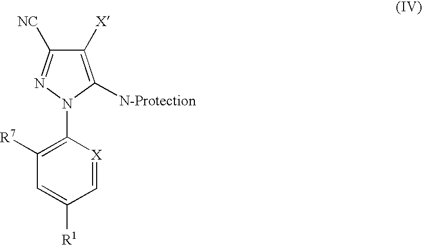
C1([R7])=C(N2C([N-Protection])=C([X])C([NC])=N2)[X]=CC([R1])=C1
